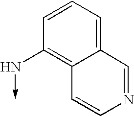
C1=C2C(=C(N->C)C=C1)C=CN=C2
